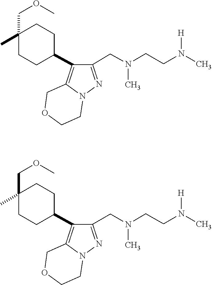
[H]N(C)CCN(C)CC1=NN2C(=C1C1CCC(C)(COC)CC1)COCC2.N([H])(CCN(C)CC1=NN2C(=C1C1CCC(C)(COC)CC1)COCC2)C
